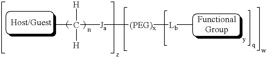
C([Ja][(PEG)x][Lb]C)(C)([H])[H]
